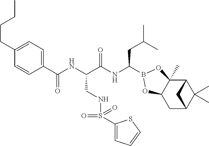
C1(C(NC(C(NC(CC(C)C)B2OC3(C)C4C(C)(C)C(CC3O2)C4)=O)CNS(C2=CC=CS2)(=O)=O)=O)=CC=C(CCCC)C=C1
